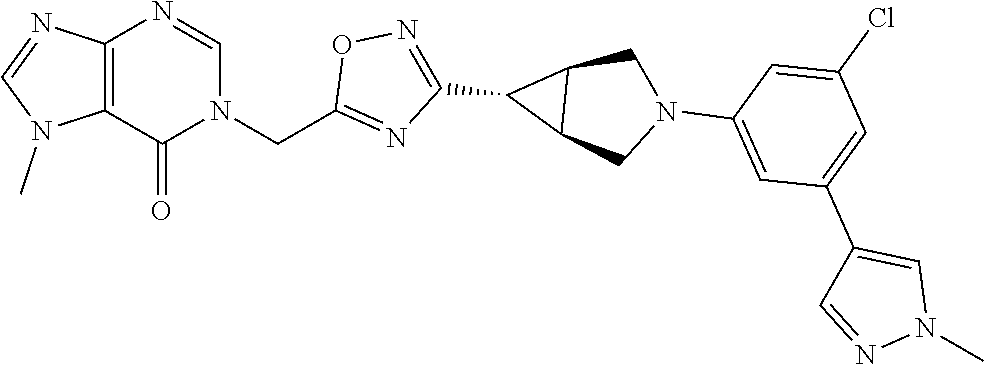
C12=C(N=CN1C)N=CN(CC1=NC(C3C4C3CN(C3=CC(C5=CN(C)N=C5)=CC(Cl)=C3)C4)=NO1)C2=O
